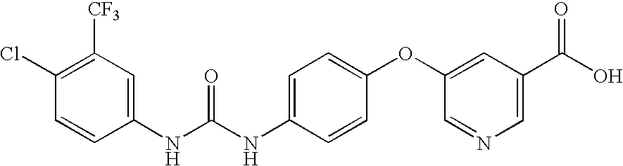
C1(Cl)=C([CF3])C=C(NC(NC2=CC=C(OC3=CC(C(O)=O)=CN=C3)C=C2)=O)C=C1
